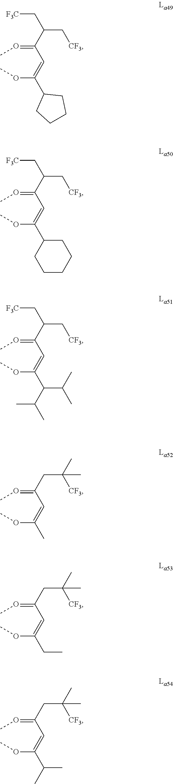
O(C(=CC(=OC)C(C[CF3])C[F3C])C1CCCC1)C.O(C(=CC(=OC)C(C[CF3])C[F3C])C1CCCCC1)C.O(C(=CC(=OC)C(C[CF3])C[F3C])C(C(C)C)C(C)C)C.O(C(=CC(=OC)CC(C)([CF3])C)C)C.O(C(=CC(=OC)CC(C)([CF3])C)CC)C.O(C(=CC(=OC)CC(C)([CF3])C)C(C)C)C
